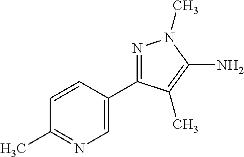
C1=CC(C2=NN(C)C(N)=C2C)=CN=C1C
